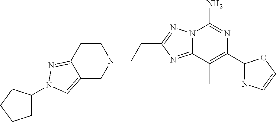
C12=NC(CCN3CCC4=NN(C5CCCC5)C=C4C3)=NN1C(N)=NC(C1=NC=CO1)=C2C
